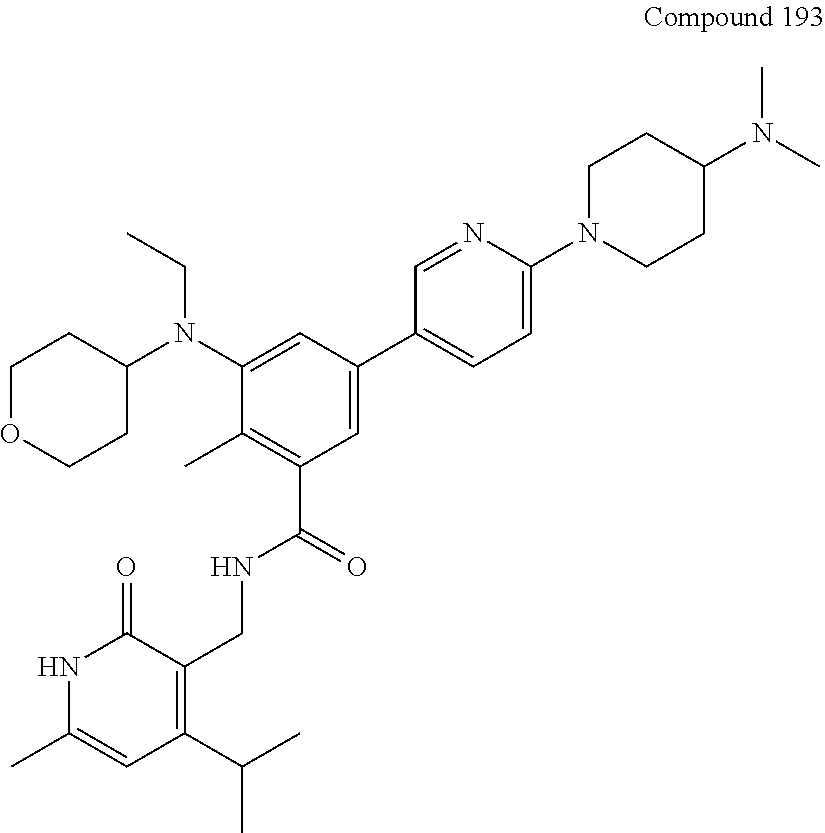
C1OCCC(N(CC)C2=CC(C3=CC=C(N4CCC(N(C)C)CC4)N=C3)=CC(C(NCC3=C(C(C)C)C=C(C)NC3=O)=O)=C2C)C1
